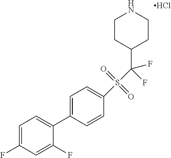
C1=C(F)C=C(F)C(C2=CC=C(S(C(F)(F)C3CCNCC3)(=O)=O)C=C2)=C1.Cl
